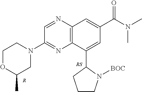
C12=C(C(C3CCCN3[BOC])=CC(C(N(C)C)=O)=C1)N=C(N1CCOC(C)C1)C=N2.[R]
